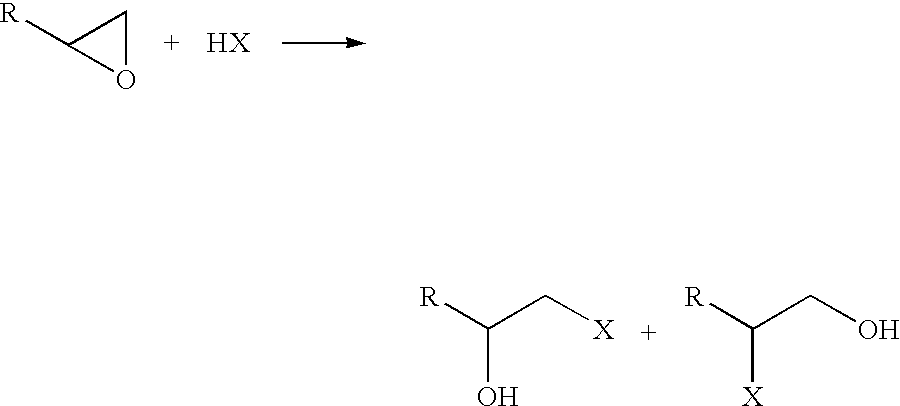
C(C[X])([R])O.C(CO)([R])[X].C1([R])OC1.[HX]
